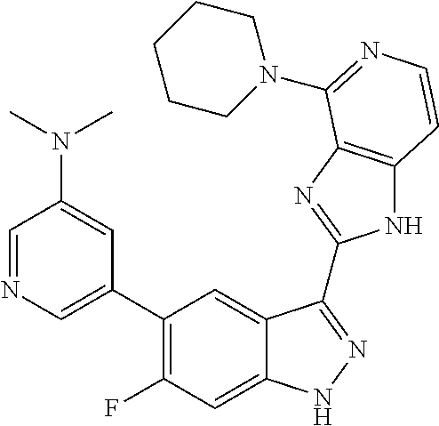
C1=C(C2=C(F)C=C3C(=C2)C(C2=NC4=C(N2)C=CN=C4N2CCCCC2)=NN3)C=C(N(C)C)C=N1
